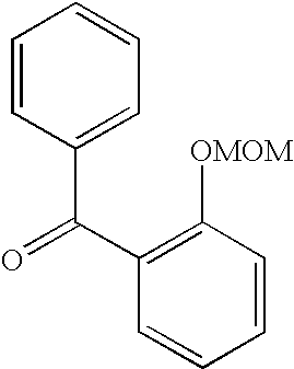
O=C(C1=C([OMOM])C=CC=C1)C1=CC=CC=C1
